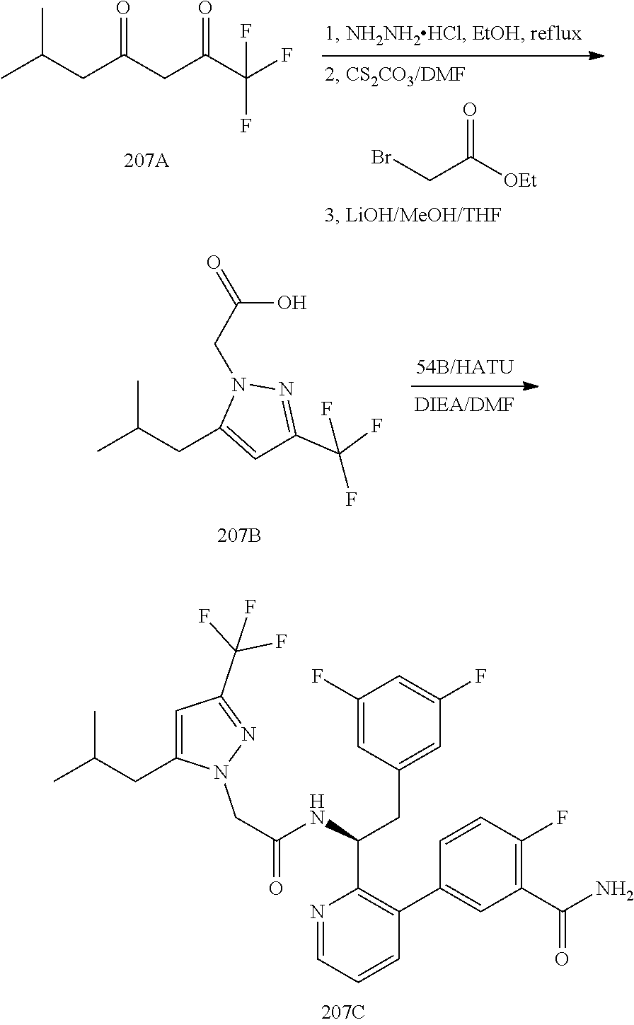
BrCC([OEt])=O.CC(CC(CC(C(F)(F)F)=O)=O)C.CC(CC1=CC(C(F)(F)F)=NN1CC(=O)O)C.C1(CC(C)C)=CC(C(F)(F)F)=NN1CC(=O)NC(CC1=CC(F)=CC(F)=C1)C1=C(C2=CC(C(N)=O)=C(F)C=C2)C=CC=N1
